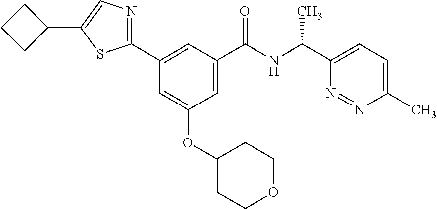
C1(C)=CC=C(C(NC(C2=CC(OC3CCOCC3)=CC(C3=NC=C(C4CCC4)S3)=C2)=O)C)N=N1
